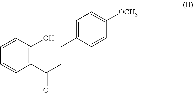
C1=C(C=CC(C2=C(O)C=CC=C2)=O)C=CC([OCH3])=C1
